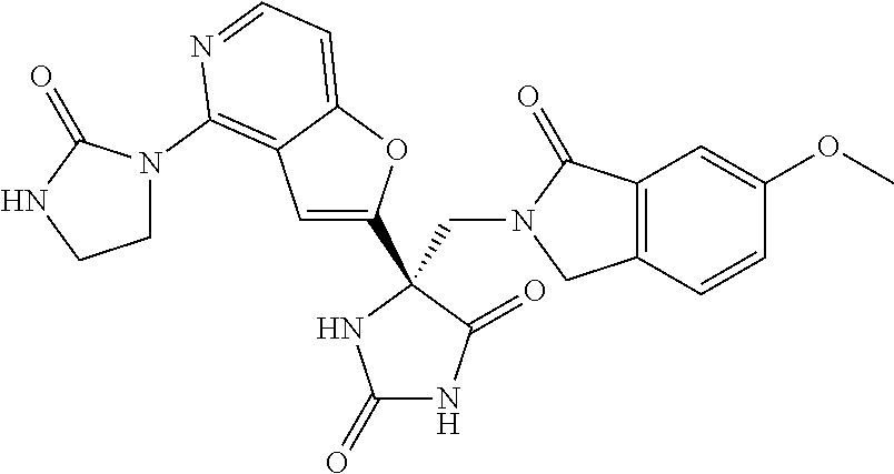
C1(=O)NC(=O)C(C2=CC3=C(N4CCNC4=O)N=CC=C3O2)(CN2CC3=C(C2=O)C=C(OC)C=C3)N1
